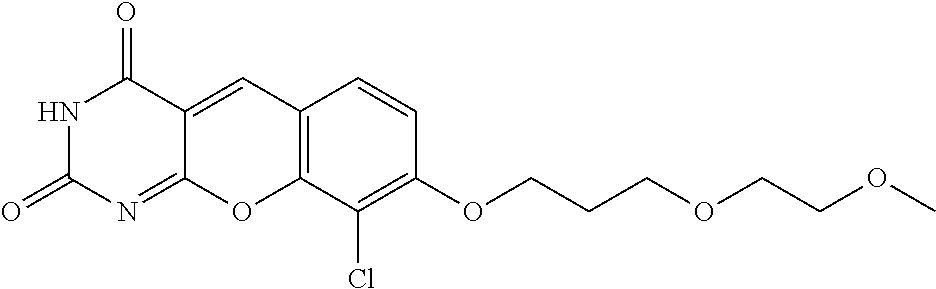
N1C(=O)N=C2C(=CC3=C(O2)C(Cl)=C(OCCCOCCOC)C=C3)C1=O
